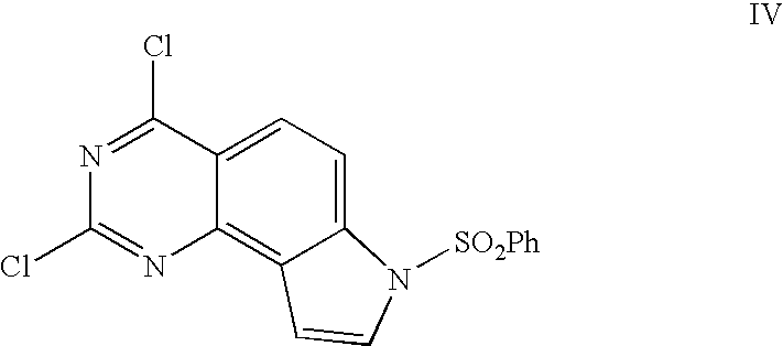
C1(Cl)=NC2=C3C(=CC=C2C(Cl)=N1)N([SO2Ph])C=C3
